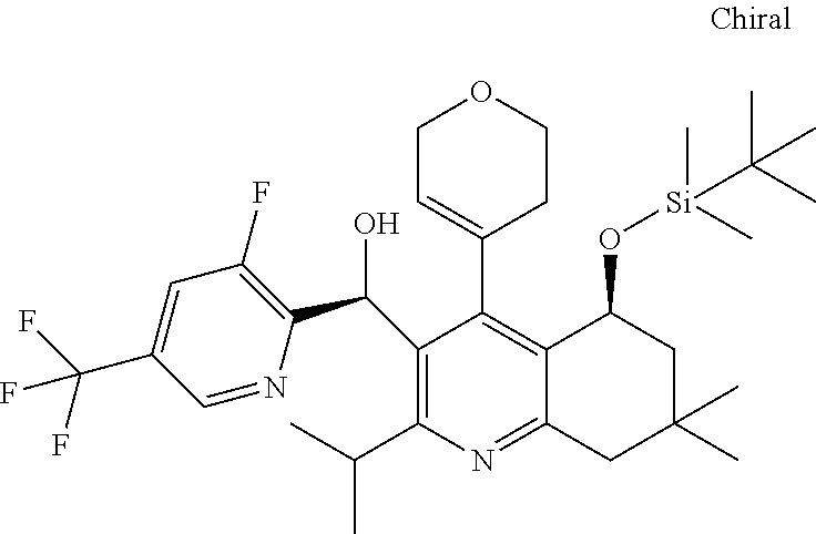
C1=NC(C(C2=C(C(C)C)N=C3C(=C2C2=CCOCC2)C(O[Si](C)(C)C(C)(C)C)CC(C)(C)C3)O)=C(F)C=C1C(F)(F)F
